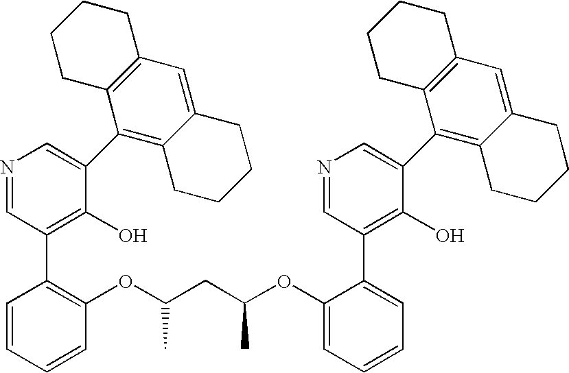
N1=CC(C2=C(OC(CC(OC3=CC=CC=C3C3=C(O)C(C4=C5C(=CC6=C4CCCC6)CCCC5)=CN=C3)C)C)C=CC=C2)=C(O)C(C2=C3C(=CC4=C2CCCC4)CCCC3)=C1
